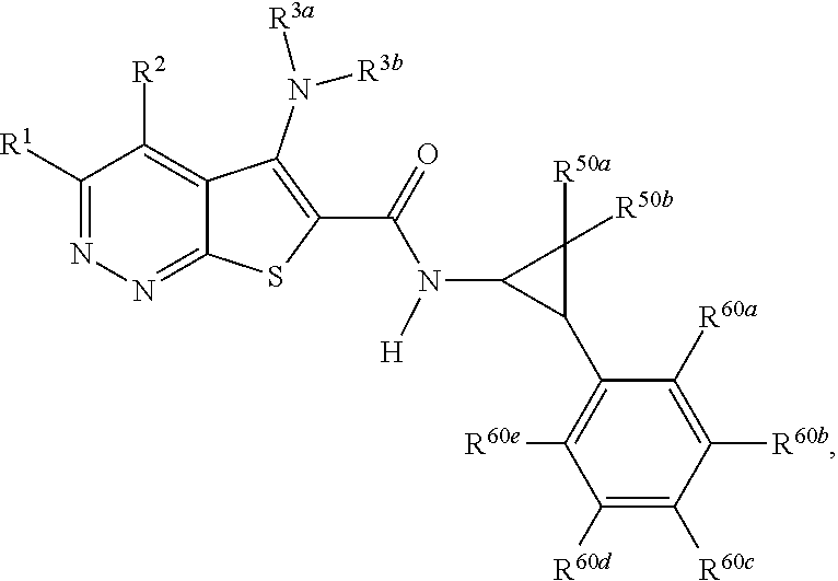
C1([R1])=NN=C2C(=C1[R2])C(N([R3a])[R3b])=C(C(N(C1C([R50a])([R50b])C1C1=C([R60e])C([R60d])=C([R60c])C([R60b])=C1[R60a])[H])=O)S2
